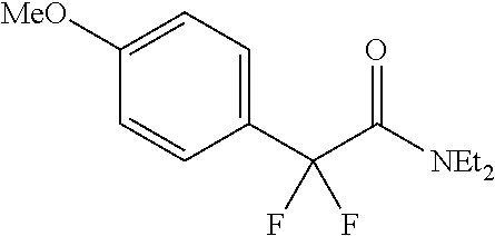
[NEt2]C(C(C1=CC=C([MeO])C=C1)(F)F)=O
